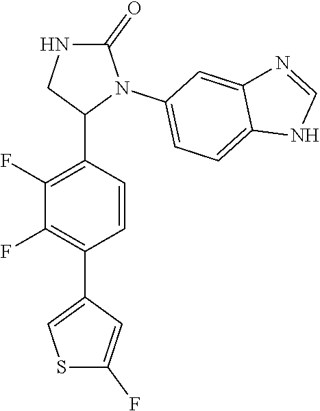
C1(F)=C(C2N(C3=CC=C4C(=C3)N=CN4)C(=O)NC2)C=CC(C2=CSC(F)=C2)=C1F
